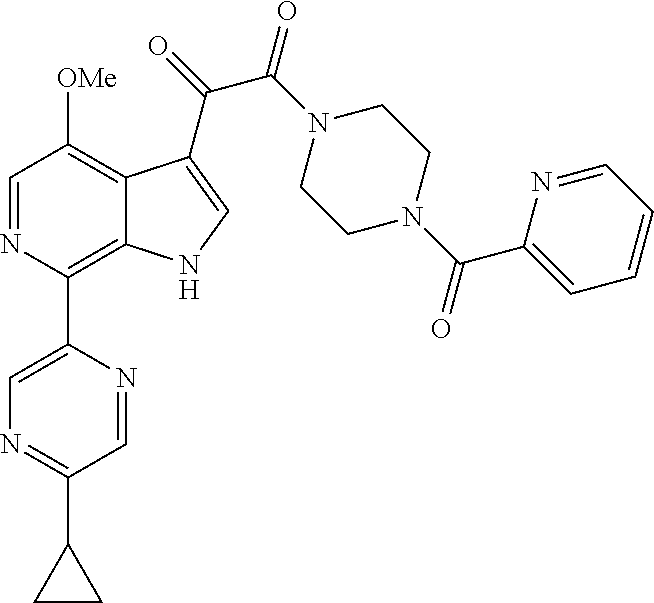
C1(C2=C3C(=C([OMe])C=N2)C(C(=O)C(N2CCN(C(C4=CC=CC=N4)=O)CC2)=O)=CN3)=CN=C(C2CC2)C=N1
